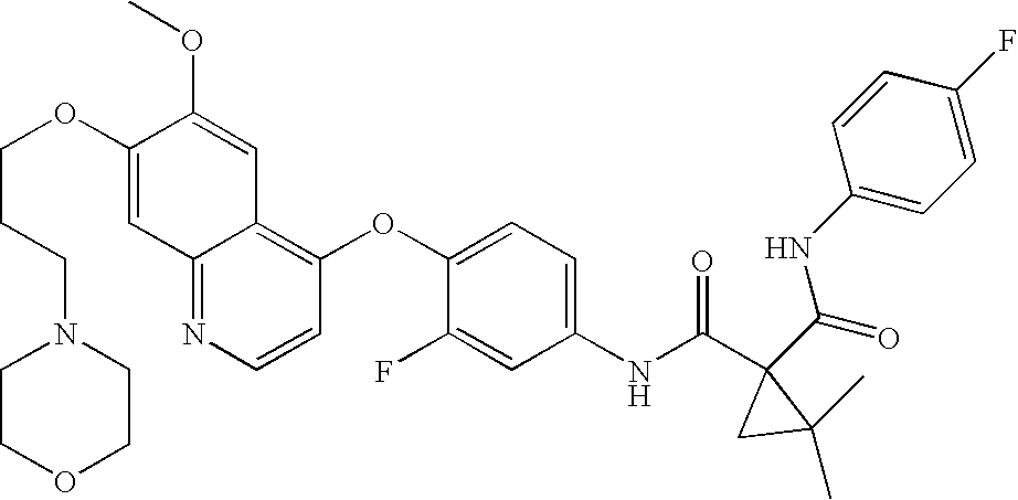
O(C1=CC2=NC=CC(OC3=CC=C(NC(C4(C(=O)NC5=CC=C(F)C=C5)CC4(C)C)=O)C=C3F)=C2C=C1OC)CCCN1CCOCC1
